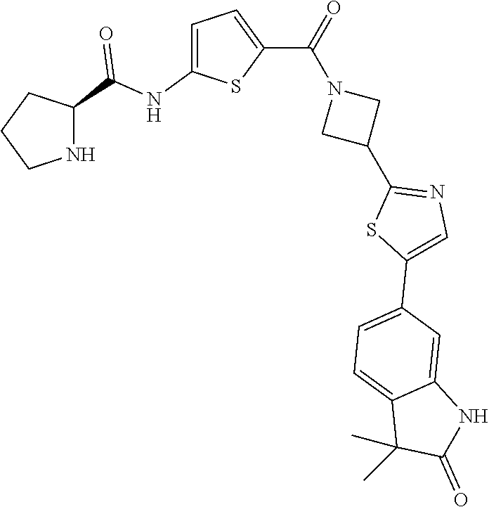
C1CNC(C(NC2=CC=C(C(=O)N3CC(C4=NC=C(C5=CC=C6C(=C5)NC(=O)C6(C)C)S4)C3)S2)=O)C1
